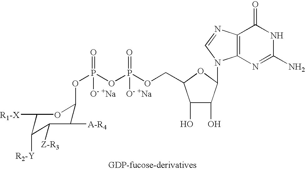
C1([R1-X])C([R2-Y])C([Z-R3])C([A-R4])C(OP(=O)(OP(OCC2C(O)C(O)C(N3C4=C(N=C3)C(=O)NC(N)=N4)O2)(=O)[O- +Na])[O- +Na])O1
